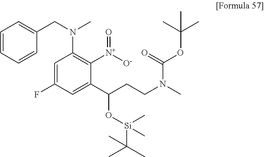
C1=CC=CC(CN(C)C2=C([N+]([O-])=O)C(C(CCN(C)C(=O)OC(C)(C)C)O[Si](C(C)(C)C)(C)C)=CC(F)=C2)=C1
